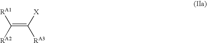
C(=C([X])[RA3])([RA1])[RA2]
